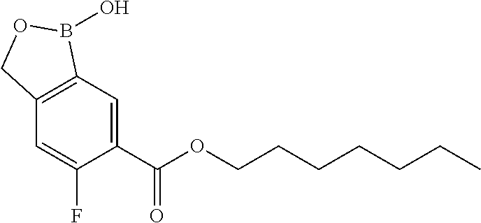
C1=C(C(OCCCCCCC)=O)C(F)=CC2=C1B(O)OC2
